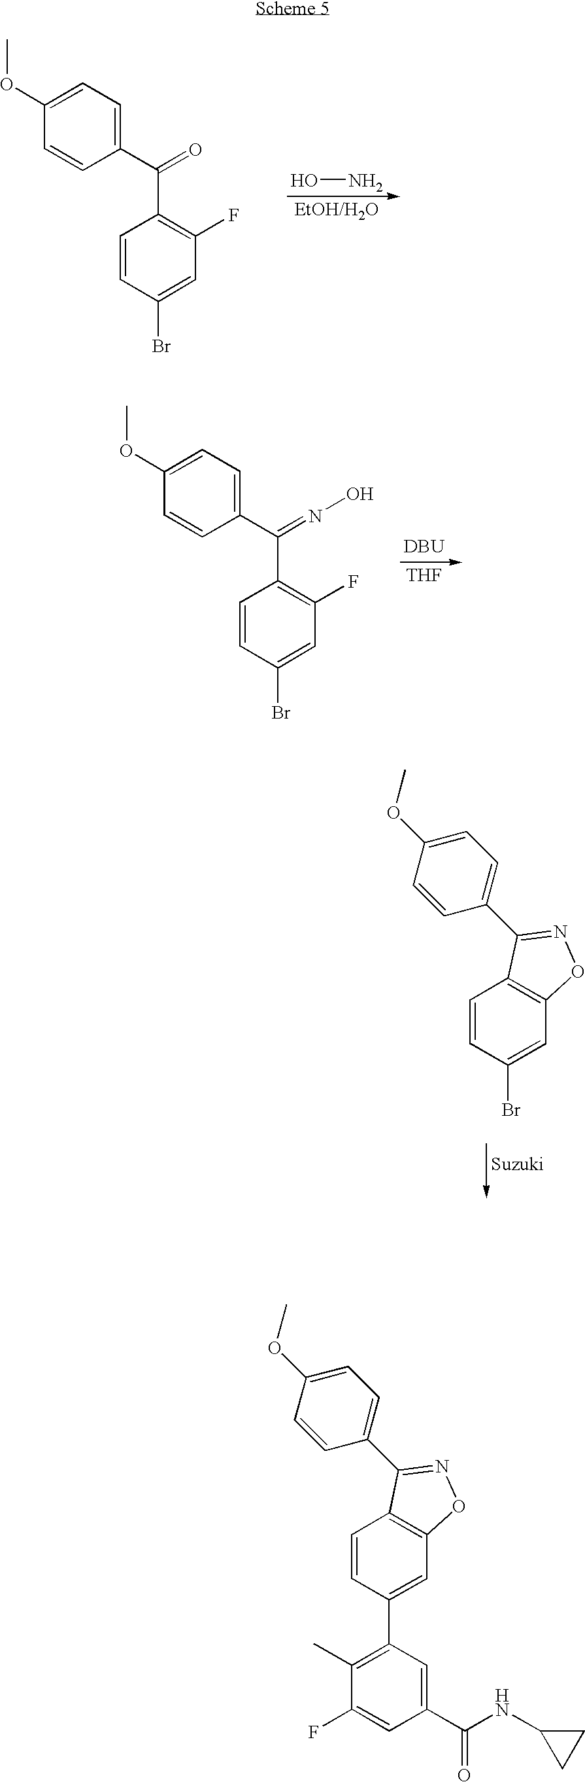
C1=CC(Br)=CC(F)=C1C(C1=CC=C(OC)C=C1)=O.ON.C1=CC(Br)=CC(F)=C1C(C1=CC=C(OC)C=C1)=NO.[DBU].[THF].C1=CC(Br)=CC2=C1C(C1=CC=C(OC)C=C1)=NO2.C1=CC(C2=C(C)C(F)=CC(C(NC3CC3)=O)=C2)=CC2=C1C(C1=CC=C(OC)C=C1)=NO2
